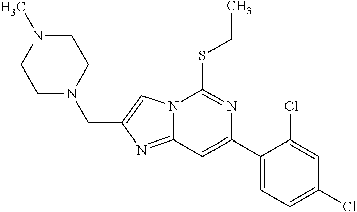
C1(C2=CC3=NC(CN4CCN(C)CC4)=CN3C(SCC)=N2)=CC=C(Cl)C=C1Cl
